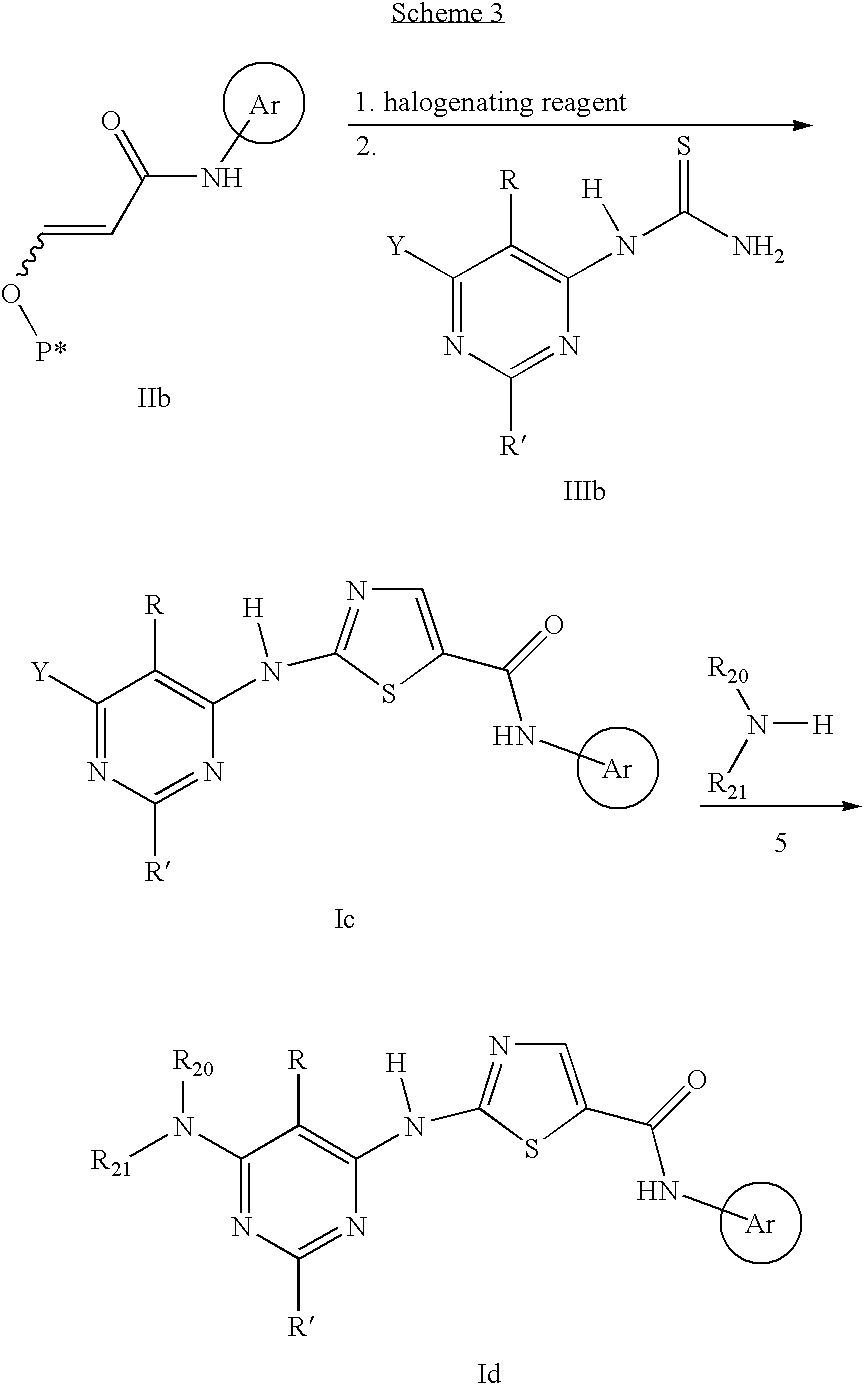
C1=C(C(=O)N[Ar])SC(N(C2=C([R])C([Y])=NC([R])=N2)[H])=N1.[R20]N([R21])[H].C1=C(C(=O)N[Ar])SC(N(C2=C([R])C(N([R21])[R20])=NC([R])=N2)[H])=N1.C(=CC(N[Ar])=O)O[P*].C1([Y])=NC([R])=NC(N(C(N)=S)[H])=C1[R]
